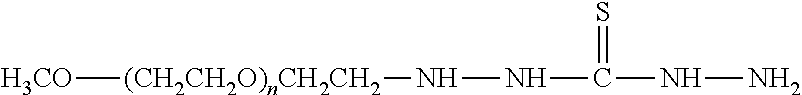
[H3CO][(CH2CH2O)nCH2CH2]NNC(NN)=S
